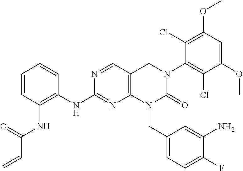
N(C1=NC2=C(C=N1)CN(C1=C(Cl)C(OC)=CC(OC)=C1Cl)C(=O)N2CC1=CC=C(F)C(N)=C1)C1=C(NC(C=C)=O)C=CC=C1
